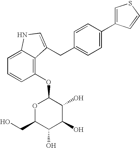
C1(OC2OC(CO)C(O)C(O)C2O)=C2C(=CC=C1)NC=C2CC1=CC=C(C2=CSC=C2)C=C1
